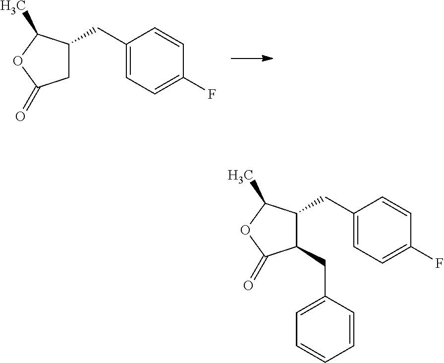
C1C(CC2=CC=C(F)C=C2)C(C)OC1=O.C1(CC2=CC=CC=C2)C(CC2=CC=C(F)C=C2)C(C)OC1=O
